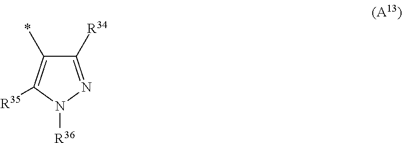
C1([R34])=NN([R36])C([R35])=C1*
